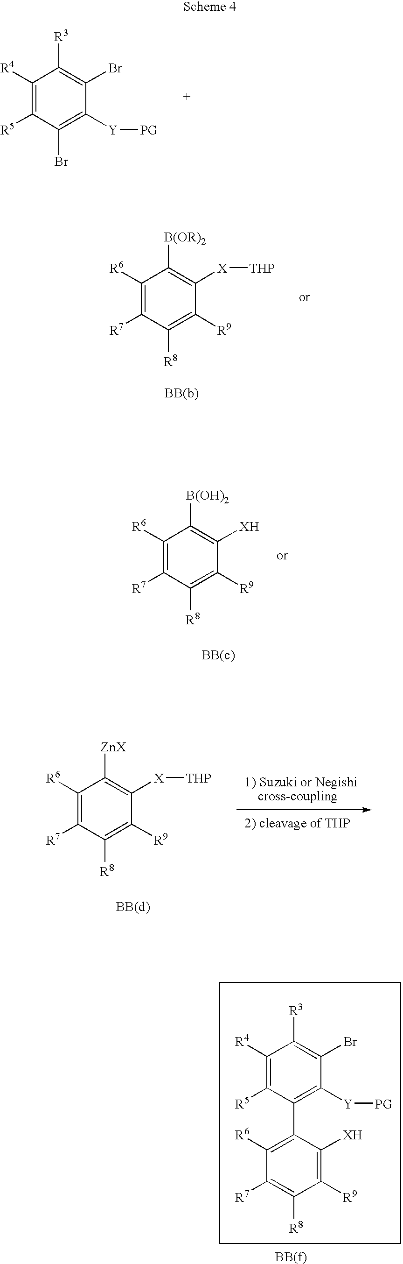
C1([R4])=C([R5])C(Br)=C([Y][PG])C(Br)=C1[R3].C1([R6])=C(C2=C([Y][PG])C(Br)=C([R3])C([R4])=C2[R5])C([XH])=C([R9])C([R8])=C1[R7].C1([R6])=C([R7])C([R8])=C([R9])C([X][THP])=C1[B(OR)2].C1([R6])=C([R7])C([R8])=C([R9])C([XH])=C1[B(OH)2].C1([R6])=C([R7])C([R8])=C([R9])C([X][THP])=C1[ZnX]
